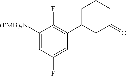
C1([(PMB)2N])=CC(F)=CC(C2CC(=O)CCC2)=C1F
